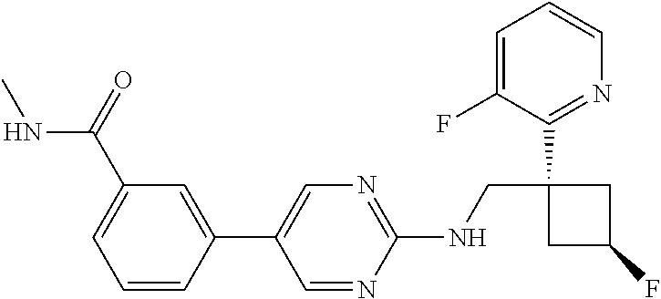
C1(C2=CN=C(NCC3(C4=NC=CC=C4F)CC(F)C3)N=C2)=CC(C(=O)NC)=CC=C1
